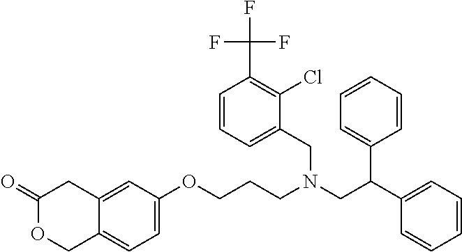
C12=CC(OCCCN(CC(C3=CC=CC=C3)C3=CC=CC=C3)CC3=CC=CC(C(F)(F)F)=C3Cl)=CC=C1COC(=O)C2
